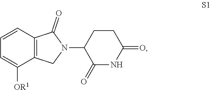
C1=CC2=C(C([OR1])=C1)CN(C1C(=O)NC(=O)CC1)C2=O
